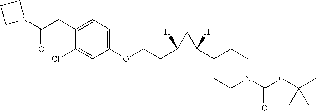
C1(CC(N2CCC2)=O)=CC=C(OCCC2([H])C(C3CCN(C(=O)OC4(C)CC4)CC3)([H])C2)C=C1Cl
